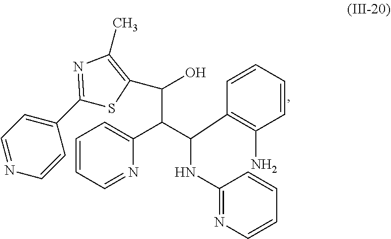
C1=CC(C2=NC(C)=C(C(C(C(C3=C(N)C=CC=C3)NC3=NC=CC=C3)C3=CC=CC=N3)O)S2)=CC=N1
